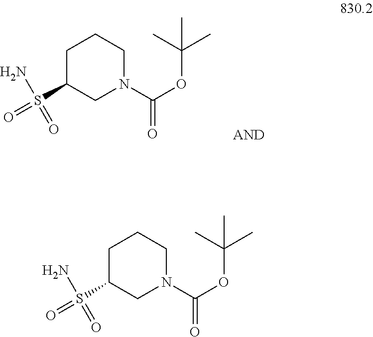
C1C(S(N)(=O)=O)CN(C(OC(C)(C)C)=O)CC1.C1C(S(N)(=O)=O)CN(C(OC(C)(C)C)=O)CC1
